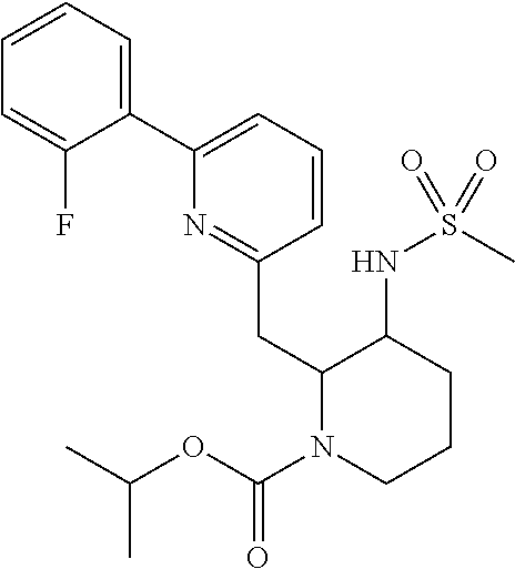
C1(C2=CC=CC(CC3N(C(OC(C)C)=O)CCCC3NS(C)(=O)=O)=N2)=CC=CC=C1F
